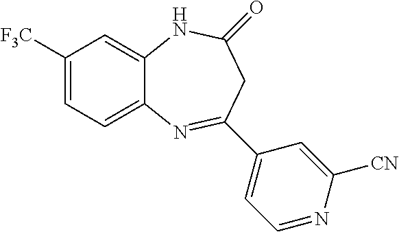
C1([F3C])=CC=C2C(=C1)NC(=O)CC(C1=CC=NC([CN])=C1)=N2
